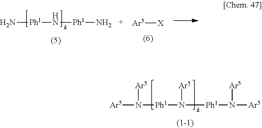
N([Ph1]N([Ph1]N([Ar5])[Ar5])[Ar5])([Ar5])[Ar5].N[Ph1]N[Ph1]N.[Ar5][X]
